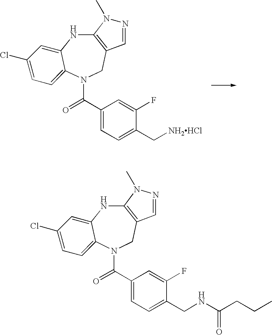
C12=C(CN(C(=O)C3=CC=C(C[NH2HCl])C(F)=C3)C3=CC=C(Cl)C=C3N1)C=NN2C.C12=C(CN(C(=O)C3=CC=C(CNC(CCC)=O)C(F)=C3)C3=CC=C(Cl)C=C3N1)C=NN2C
